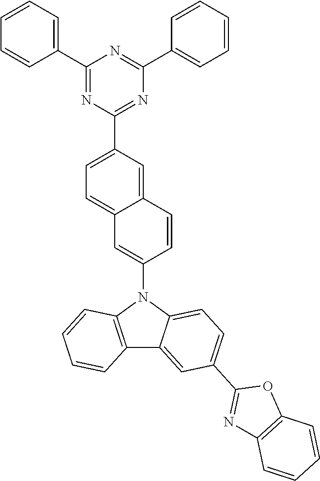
C12=C(C=CC=C1)N(C1=CC3=CC=C(C4=NC(C5=CC=CC=C5)=NC(C5=CC=CC=C5)=N4)C=C3C=C1)C1=CC=C(C3=NC4=C(O3)C=CC=C4)C=C21
